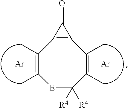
[Ar].[Ar].[E]1C([R4])([R4])C(C)=C(C)C2=C(C(C)=C1C)C2=O
